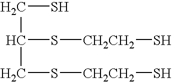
C(C(CS[CH2CH2]S)S[CH2CH2]S)S
